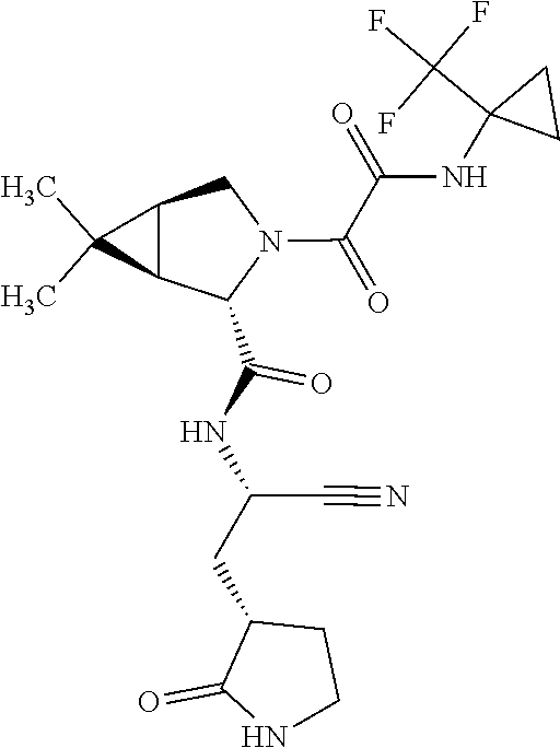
C1(C)(C)C2C(C(=O)NC(CC3CCNC3=O)C#N)N(C(C(=O)NC3(C(F)(F)F)CC3)=O)CC12
